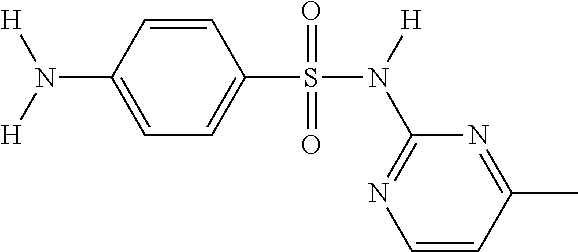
C1=CC(N([H])[H])=CC=C1S(N(C1=NC=CC(C)=N1)[H])(=O)=O
